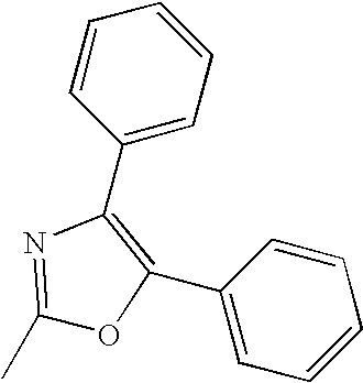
C1(C)=NC(C2=CC=CC=C2)=C(C2=CC=CC=C2)O1
